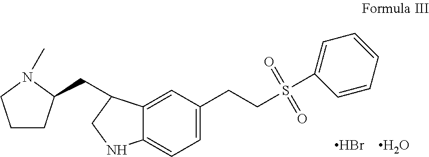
Br.C(CS(=O)(=O)C1=CC=CC=C1)C1=CC=C2C(=C1)C(CC1CCCN1C)CN2.O
